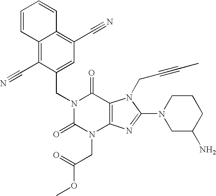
C12=C(C#N)C(CN3C(=O)N(CC(OC)=O)C4=C(C3=O)N(CC#CC)C(N3CC(N)CCC3)=N4)=CC(C#N)=C1C=CC=C2
